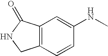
C12=C(C=CC(NC)=C1)CNC2=O
